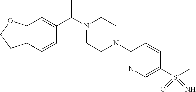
CC(N1CCN(C2=NC=C(S(C)(=O)=N)C=C2)CC1)C1=CC2=C(C=C1)CCO2
